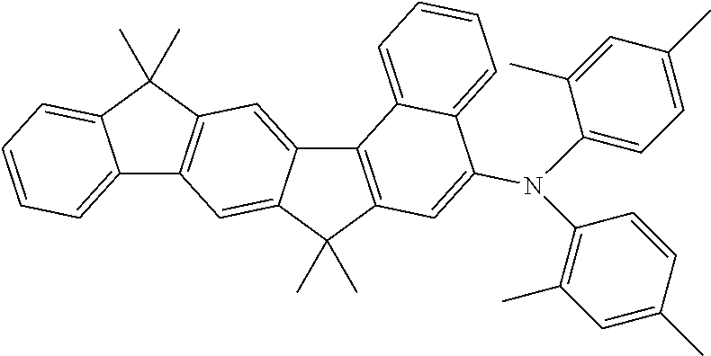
C12=CC=CC=C1C(C)(C)C1=C2C=C2C(=C1)C1=C(C2(C)C)C=C(N(C2=C(C)C=C(C)C=C2)C2=CC=C(C)C=C2C)C2=CC=CC=C12
